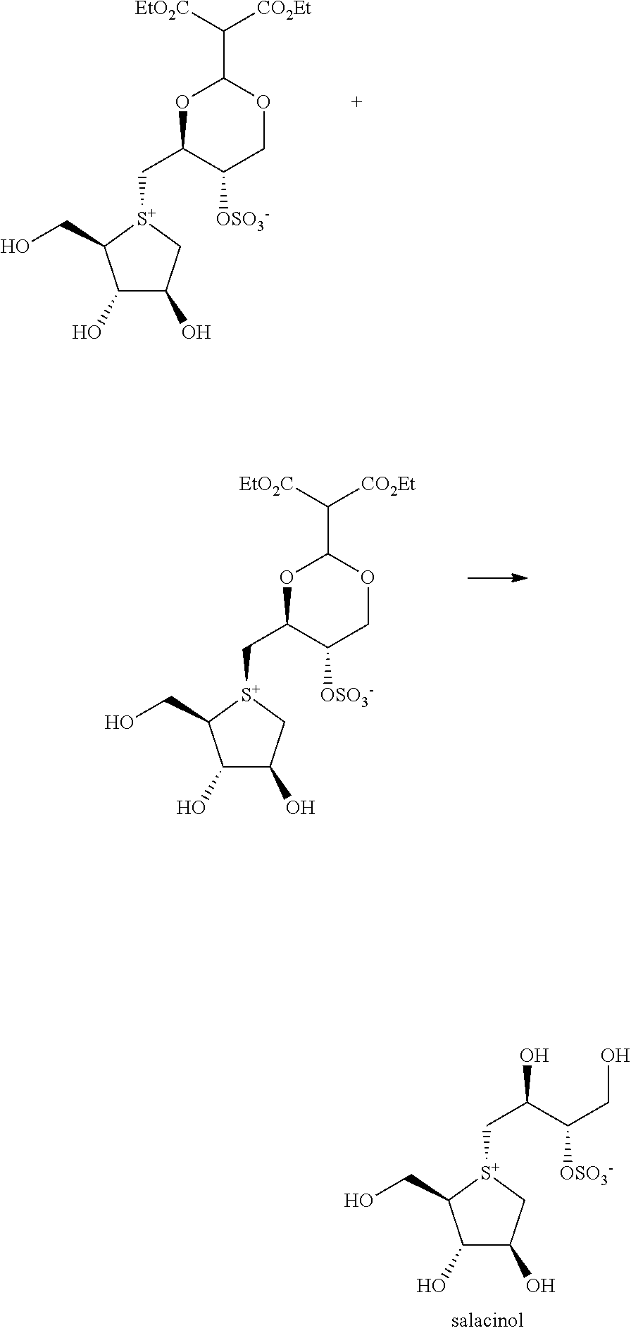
C1(O)C(O)C[S+](CC2OC(C([EtO2C])[CO2Et])OCC2[OSO3-])C1CO.C1(O)C(O)C[S+](CC2OC(C([EtO2C])[CO2Et])OCC2[OSO3-])C1CO.C1(O)C(O)C[S+](CC(O)C(CO)[OSO3-])C1CO
